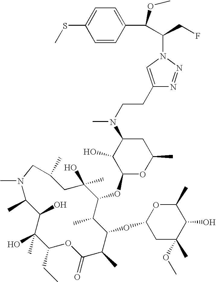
C1(C)C(O)C(O)(C)C(CC)OC(=O)C(C)C(OC2CC(C)(OC)C(O)C(C)O2)C(C)C(OC2OC(C)CC(N(CCC3=CN(C(C(C4=CC=C(SC)C=C4)OC)CF)N=N3)C)C2O)C(O)(C)CC(C)CN1C
